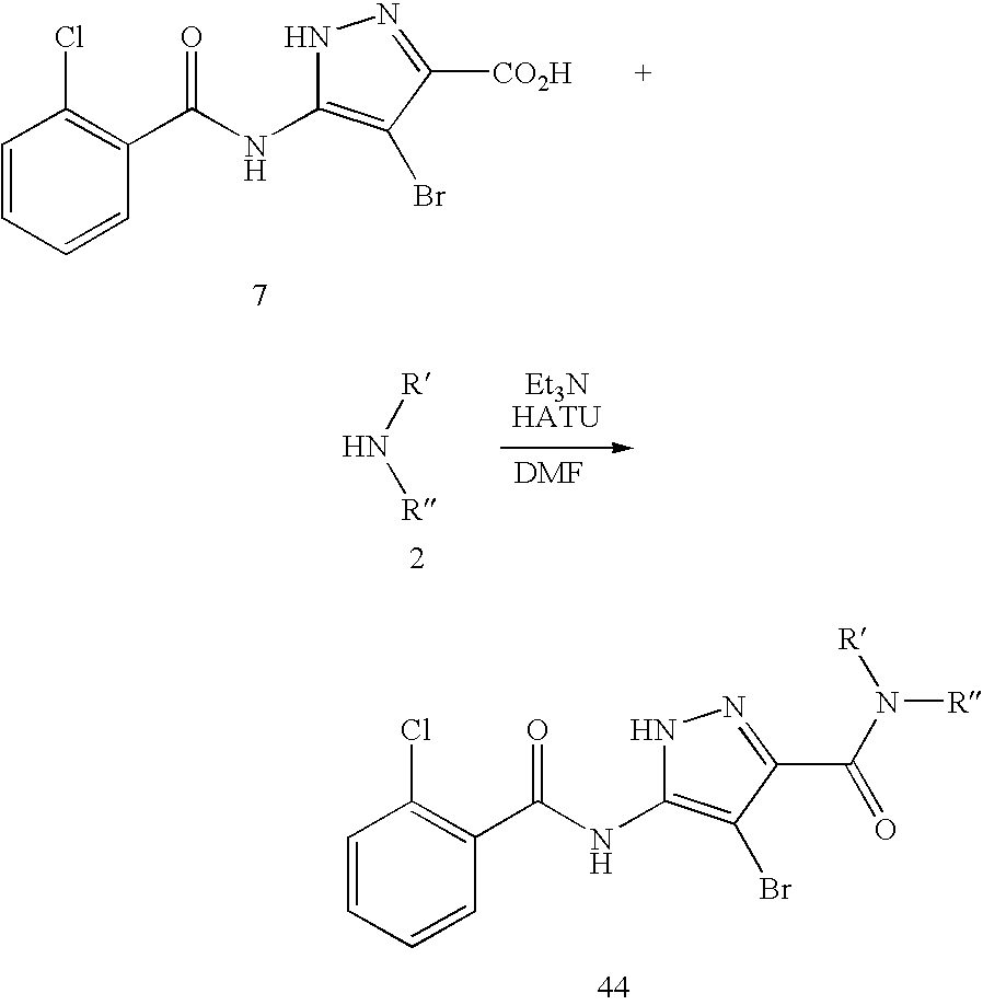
C1=CC=CC(C(NC2=C(Br)C([CO2H])=NN2)=O)=C1Cl.[R]N[R].C1=CC=CC(C(NC2=C(Br)C(C(N([R])[R])=O)=NN2)=O)=C1Cl
